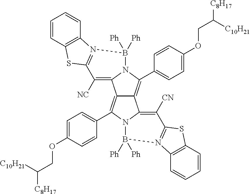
C1=CC2=C(C=C1)N1=C(S2)C([NC])=C2C3=C(C4=CC=C(OCC([C8H17])[C10H21])C=C4)N4C(=C([CN])C5=N(C6=C(C=CC=C6)S5)B4([Ph])[Ph])C3=C(C3=CC=C(OCC([C8H17])[C10H21])C=C3)N2B1([Ph])[Ph]
